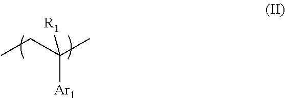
CCC(C)([R1])[Ar1]
